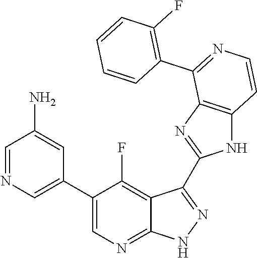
C1=NC=C(C2=CN=C3C(=C2F)C(C2=NC4=C(N2)C=CN=C4C2=C(F)C=CC=C2)=NN3)C=C1N
